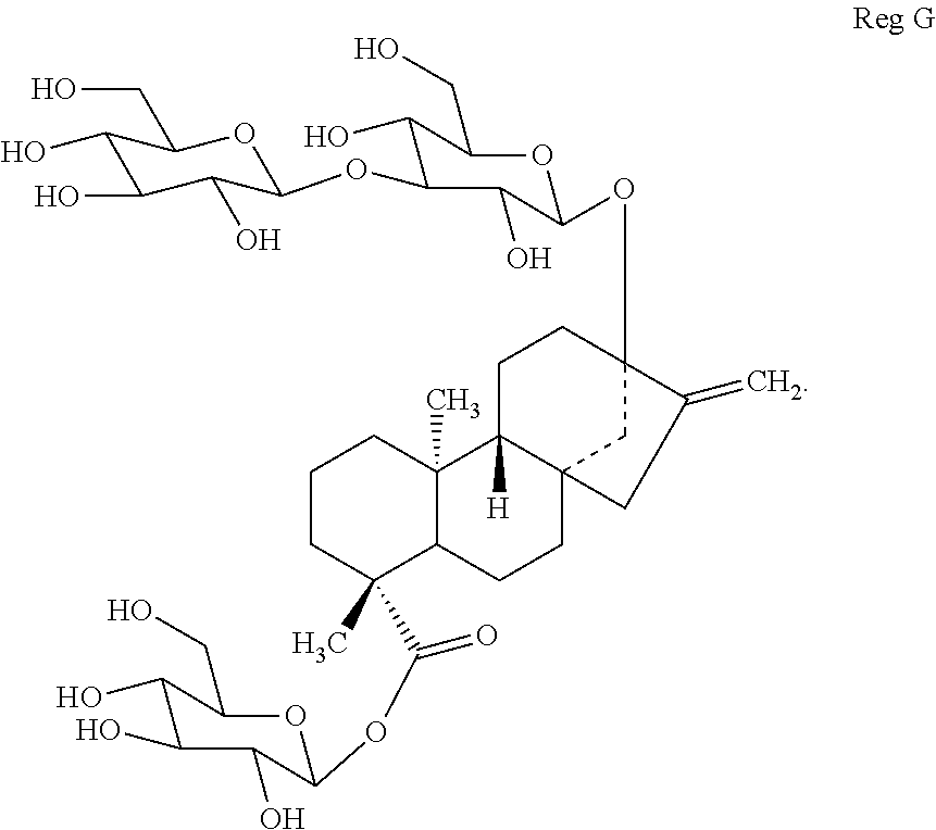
C1(O)C(O)C(O)C(OC2C(O)C(CO)OC(OC34CC5(C([H])(CC3)C3(C)C(CC5)C(C)(C(OC5C(O)C(O)C(O)C(CO)O5)=O)CCC3)CC4=C)C2O)OC1CO
